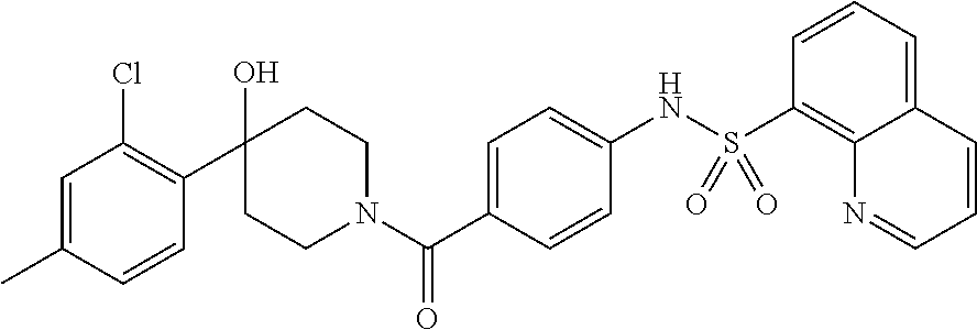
C1(O)(C2=C(Cl)C=C(C)C=C2)CCN(C(C2=CC=C(NS(C3=C4C(=CC=C3)C=CC=N4)(=O)=O)C=C2)=O)CC1
